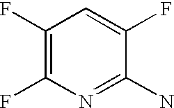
C1(F)=C(F)N=C(N)C(F)=C1
